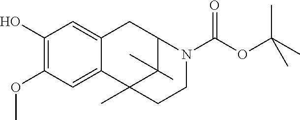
C1(O)=C(OC)C=C2C(=C1)CC1C(C)(C)C2(C)CCN1C(OC(C)(C)C)=O
